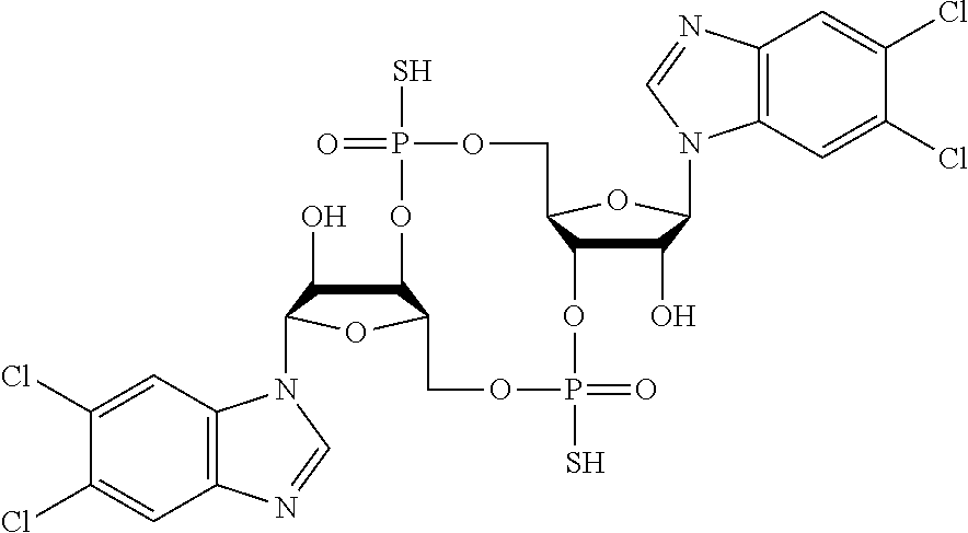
C12=C(C=C(Cl)C(Cl)=C1)N(C1C(O)C3C(O1)COP(=O)(S)OC1C(O)C(N4C5=C(C=C(Cl)C(Cl)=C5)N=C4)OC1COP(=O)(S)O3)C=N2
